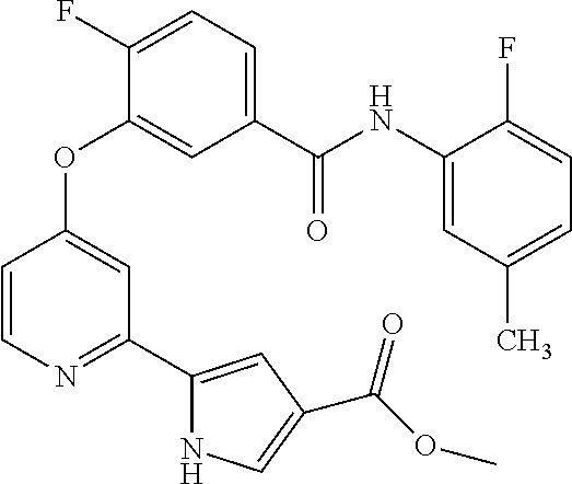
C1(C(NC2=CC(C)=CC=C2F)=O)=CC=C(F)C(OC2=CC(C3=CC(C(=O)OC)=CN3)=NC=C2)=C1
